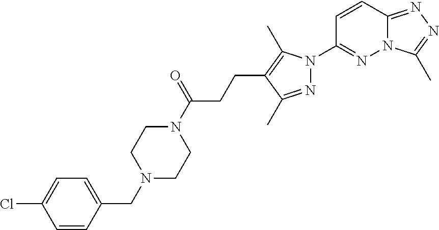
N12C(=NN=C1C)C=CC(N1N=C(C)C(CCC(N3CCN(CC4=CC=C(Cl)C=C4)CC3)=O)=C1C)=N2
